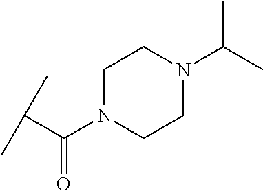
C(C(=O)N1CCN(C(C)C)CC1)(C)C
